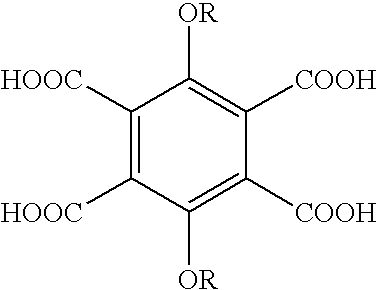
C1([HOOC])=C([HOOC])C([OR])=C([COOH])C([COOH])=C1[OR]
